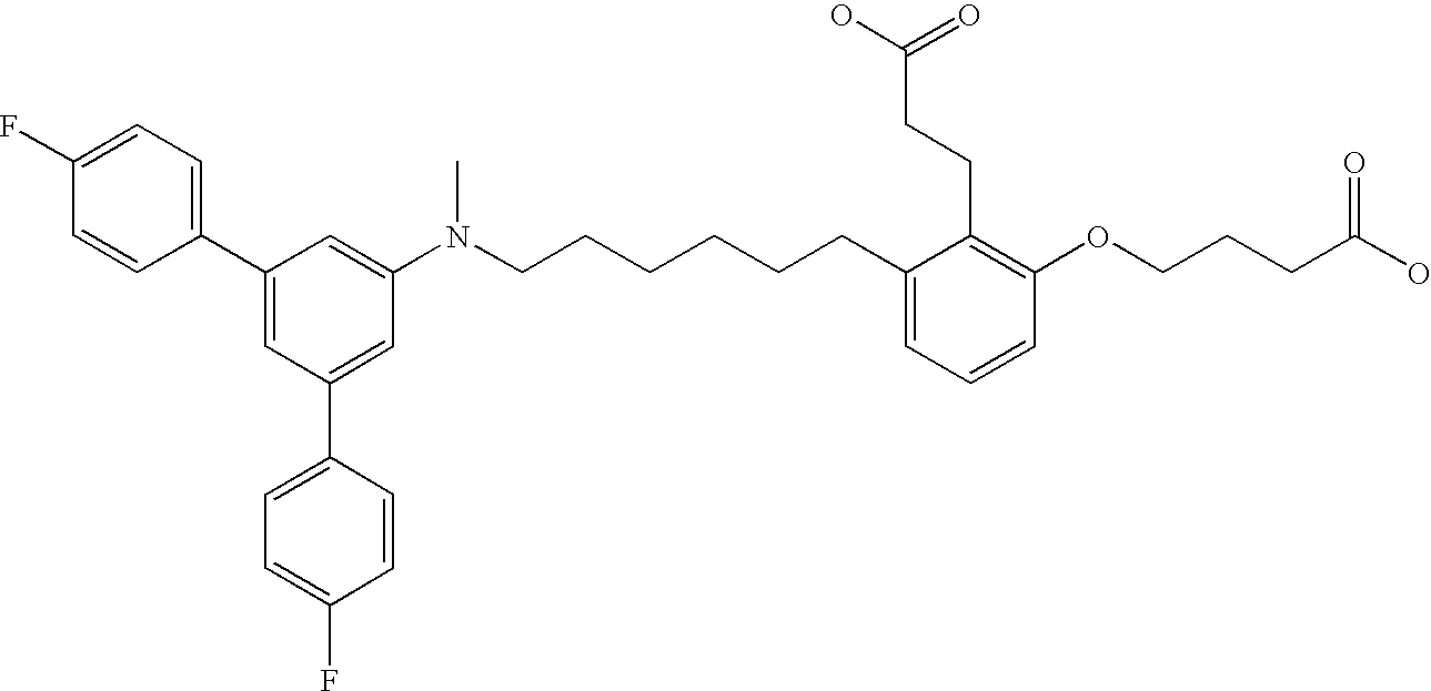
C1(C2=CC=C(F)C=C2)=CC(C2=CC=C(F)C=C2)=CC(N(CCCCCCC2=CC=CC(OCCCC(O)=O)=C2CCC(O)=O)C)=C1
